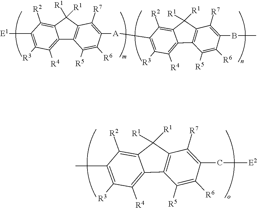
C12=C([R4])C([R3])=C([E1])C([R2])=C1C([R1])([R1])C1=C2C([R5])=C([R6])C([A]C2=C([R3])C([R4])=C3C4=C(C([R1])([R1])C3=C2[R2])C([R7])=C(BC)C([R6])=C4[R5])=C1[R7].C12=C([R4])C([R3])=C(C)C([R2])=C1C([R1])([R1])C1=C2C([R5])=C([R6])C(C[E2])=C1[R7]
